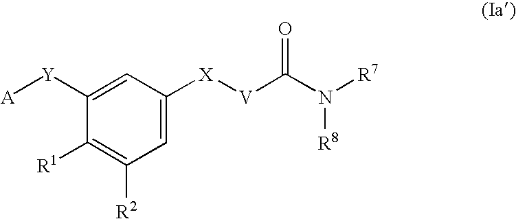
C1([X][V]C(N([R7])[R8])=O)=CC([R2])=C([R1])C([Y][A])=C1
